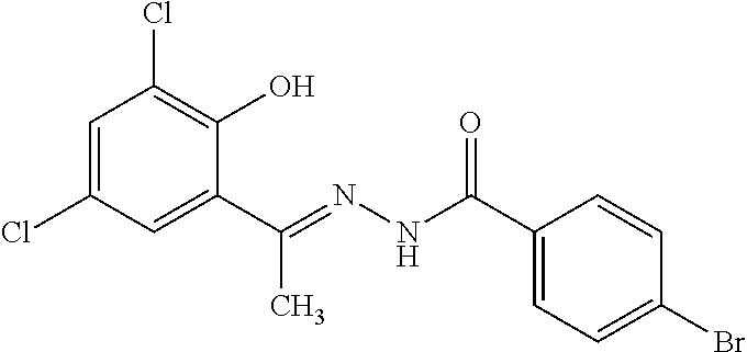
C1=C(Cl)C=C(C(=NNC(C2=CC=C(Br)C=C2)=O)C)C(O)=C1Cl
